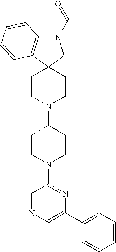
C1CN(C2CCN(C3=NC(C4=C(C)C=CC=C4)=CN=C3)CC2)CCC12CN(C(C)=O)C1=C2C=CC=C1
